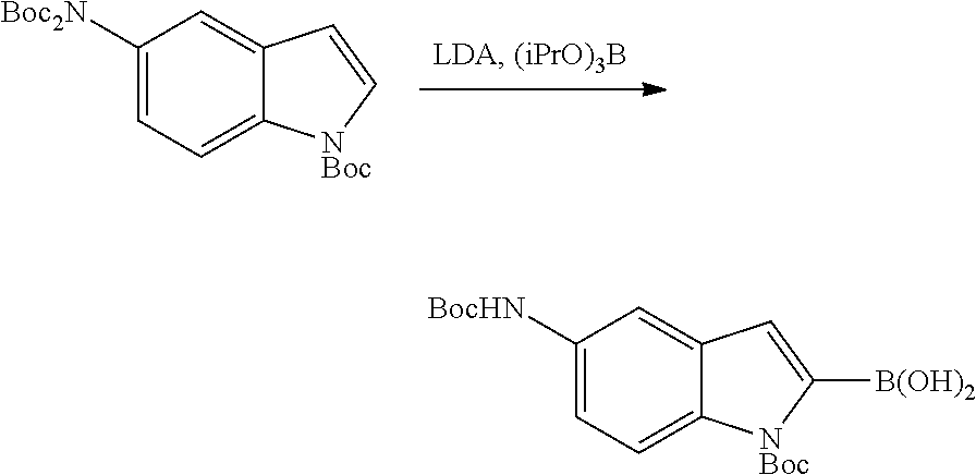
C1([Boc2N])=CC=C2C(=C1)C=C[NBoc]2.C1([BocHN])=CC=C2C(=C1)C=C([B(OH)2])[NBoc]2
